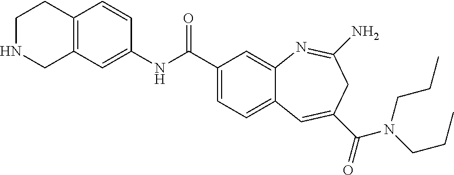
C12=C(C=CC(NC(C3=CC=C4C(=C3)N=C(N)CC(C(=O)N(CCC)CCC)=C4)=O)=C1)CCNC2
